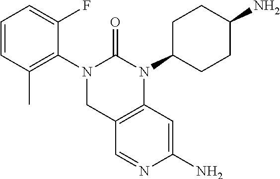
C1=CC(C)=C(N2CC3=C(N(C4CCC(N)CC4)C2=O)C=C(N)N=C3)C(F)=C1
